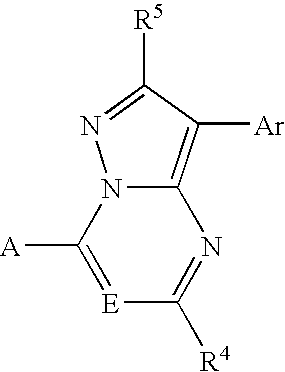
C12=C([Ar])C([R5])=NN1C([A])=[E]C([R4])=N2
